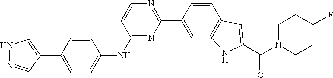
N1N=CC(C2=CC=C(NC3=NC(C4=CC5=C(C=C4)C=C(C(N4CCC(F)CC4)=O)N5)=NC=C3)C=C2)=C1
